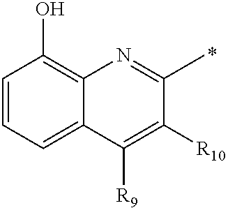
C1=CC=C2C(=C1O)N=C(C)C([R10])=C2[R9]
